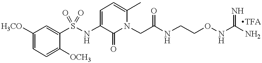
C1=C([OCH3])C(S(NC2=CC=C(C)N(CC(=O)NCCONC(N)=N)C2=O)(=O)=O)=CC([H3CO])=C1
